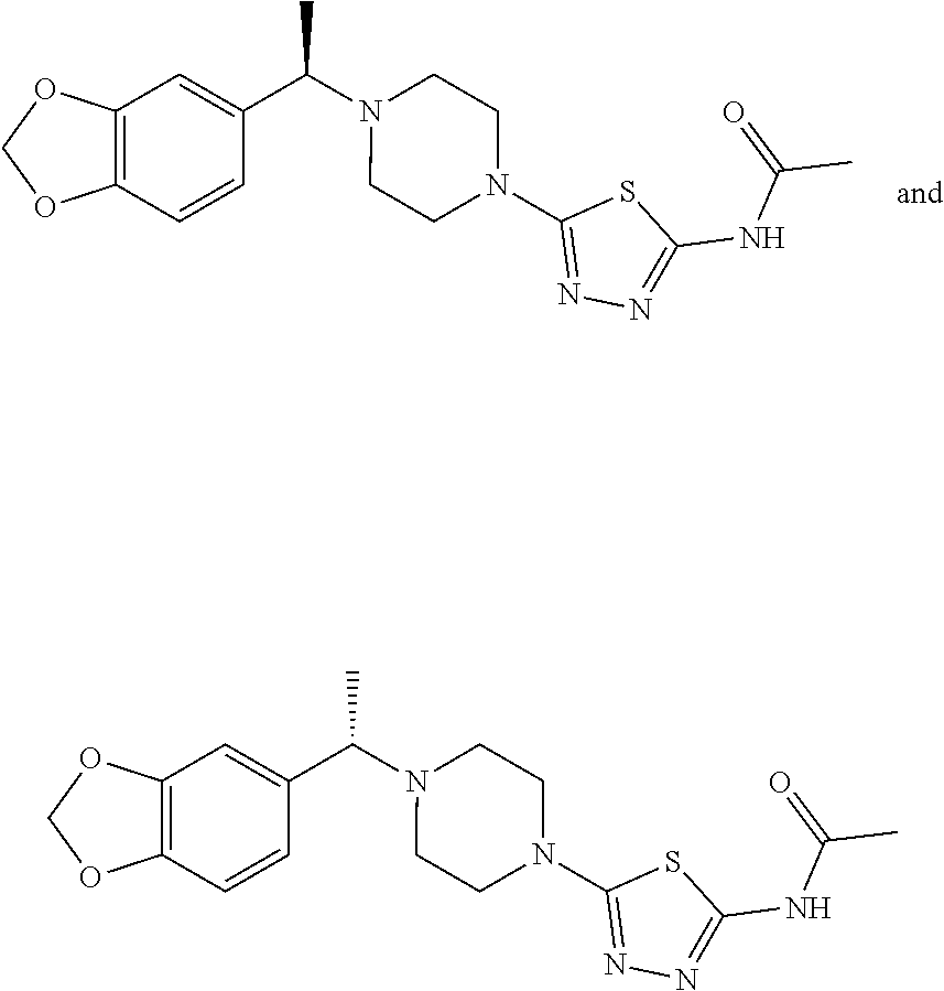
C12=C(C=CC(C(N3CCN(C4=NN=C(NC(C)=O)S4)CC3)C)=C1)OCO2.C12=C(C=CC(C(N3CCN(C4=NN=C(NC(C)=O)S4)CC3)C)=C1)OCO2
